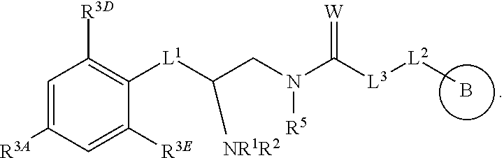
B.[W]=C([L3][L2]C)N(CC([L1]C1=C([R3D])C=C([R3A])C=C1[R3E])[NR1R2])[R5]
